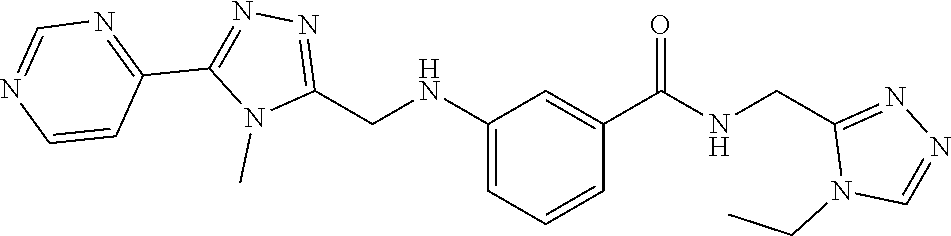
C(C1=NN=CN1CC)NC(C1=CC(NCC2=NN=C(C3=NC=NC=C3)N2C)=CC=C1)=O
